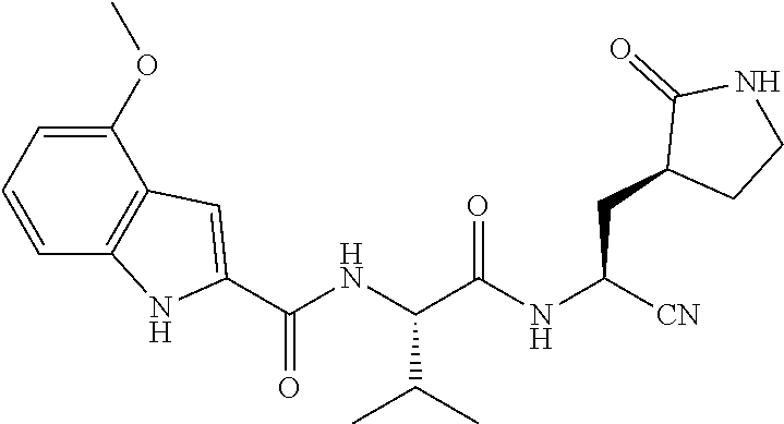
[CN]C(NC(C(NC(C1=CC2=C(N1)C=CC=C2OC)=O)C(C)C)=O)CC1CCNC1=O
